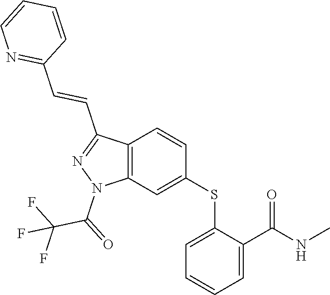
C1(SC2=CC3=C(C=C2)C(C=CC2=NC=CC=C2)=NN3C(=O)C(F)(F)F)=CC=CC=C1C(NC)=O
